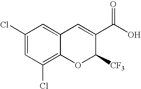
C12=C(Cl)C=C(Cl)C=C1C=C(C(O)=O)C([CF3])O2
